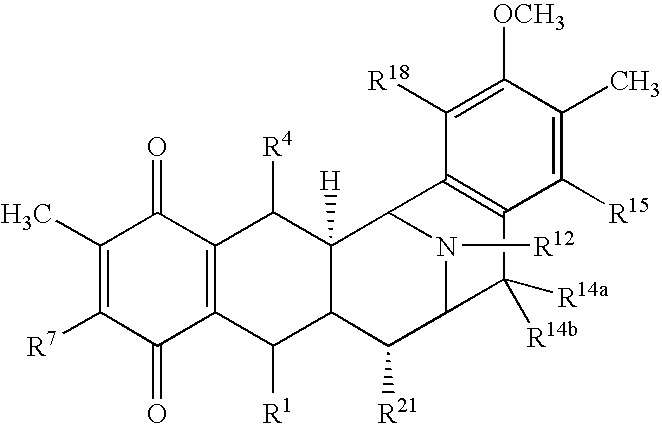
C1(C)=C([R7])C(=O)C2=C(C1=O)C([R4])C1([H])C(C2[R1])C([R21])C2N([R12])C1C1=C(C2([R14b])[R14a])C([R15])=C(C)C([OCH3])=C1[R18]
